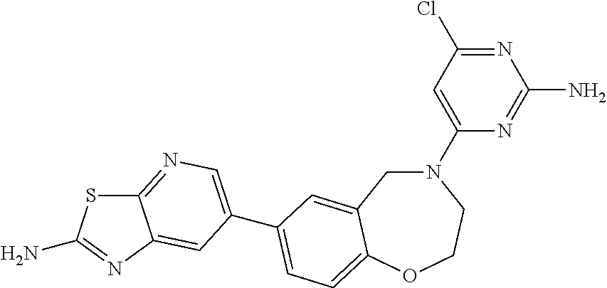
C1(N2CC3=CC(C4=CN=C5SC(N)=NC5=C4)=CC=C3OCC2)=CC(Cl)=NC(N)=N1
